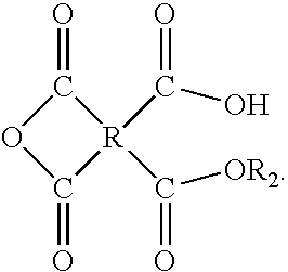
O1C(=O)[R](C(=O)[OR2])(C(=O)O)C1=O
